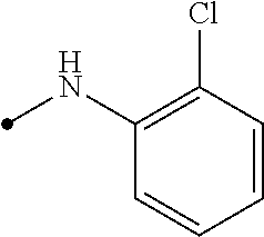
C1=CC(Cl)=C(NC)C=C1
